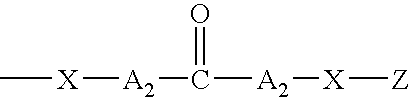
C[X][A2]C([A2][X][Z])=O
